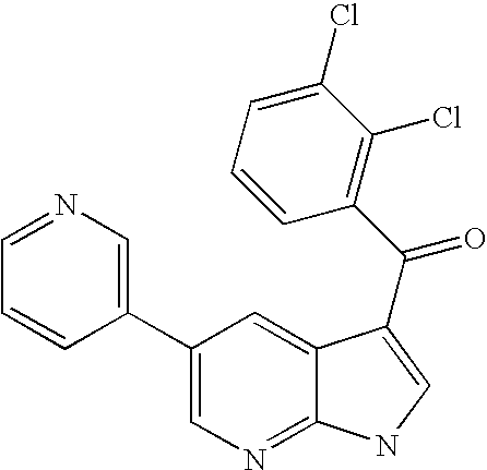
C1(C2=CN=CC=C2)=CN=C2C(=C1)C(C(=O)C1=C(Cl)C(Cl)=CC=C1)=CN2
